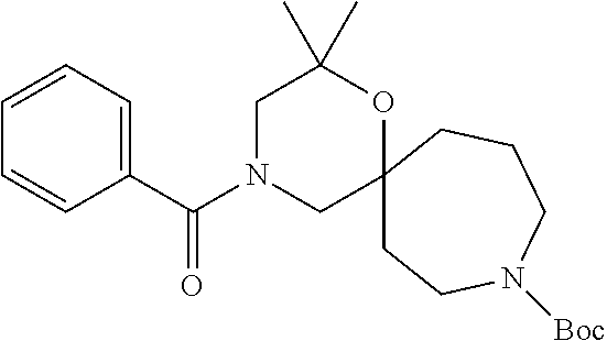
C1=CC=C(C(N2CC3(OC(C)(C)C2)CCN([Boc])CCC3)=O)C=C1
